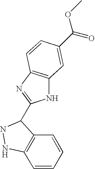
C1=CC=CC2=C1NNC2C1=NC2=C(N1)C=C(C(=O)OC)C=C2
